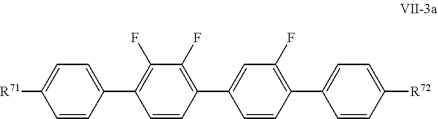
C1=CC(C2=C(F)C(F)=C(C3=CC(F)=C(C4=CC=C([R72])C=C4)C=C3)C=C2)=CC=C1[R71]
